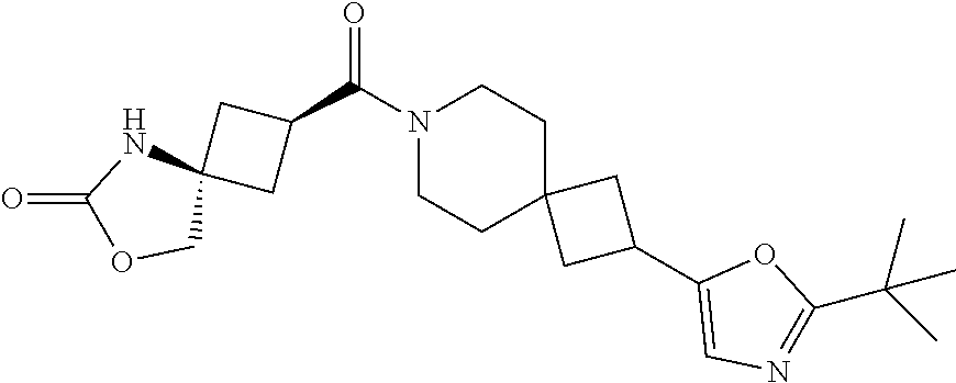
N1(C(C2CC3(C2)NC(=O)OC3)=O)CCC2(CC1)CC(C1=CN=C(C(C)(C)C)O1)C2
